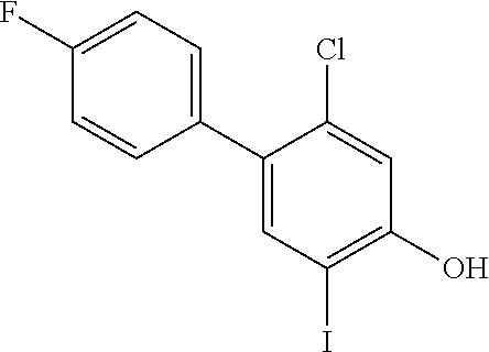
C1=C(F)C=CC(C2=CC(I)=C(O)C=C2Cl)=C1
